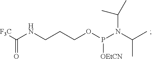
[F3C]C(NCCCOP(N(C(C)C)C(C)C)[OEtCN])=O
